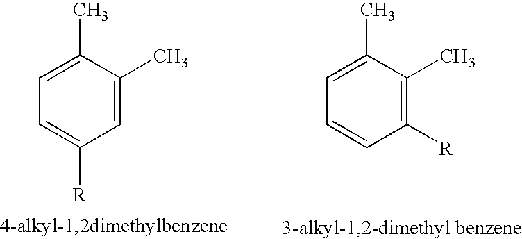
C1=C(C)C(C)=CC([R])=C1.C1=C(C)C(C)=C([R])C=C1
